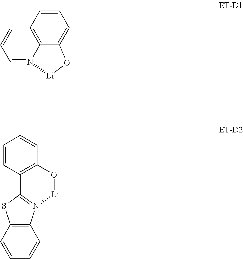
C1=CC2=C3C(=C1)O[Li]N3=CC=C2.C1=CC2=C(C=C1)O[Li]N1=C2SC2=C1C=CC=C2
